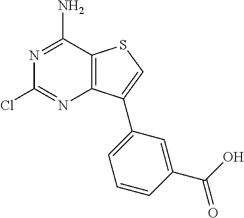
N1=C(N)C2=C(N=C1Cl)C(C1=CC=CC(C(O)=O)=C1)=CS2
